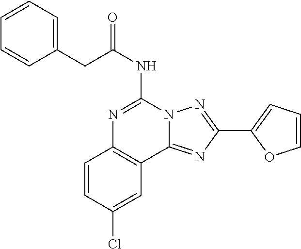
C1=CC(CC(NC2=NC3=C(C4=NC(C5=CC=CO5)=NN24)C=C(Cl)C=C3)=O)=CC=C1
